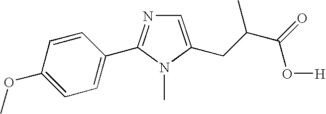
C1=C(CC(C)C(=O)O[H])N(C)C(C2=CC=C(OC)C=C2)=N1
